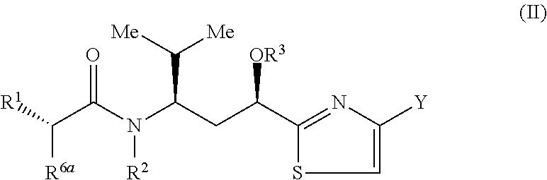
C1=C([Y])N=C(C(CC(N([R2])C(=O)C([R6a])[R1])C([Me])[Me])[OR3])S1
